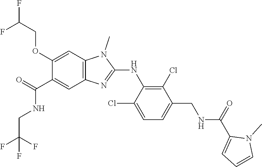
C1(OCC(F)F)=CC2=C(C=C1C(NCC(F)(F)F)=O)N=C(NC1=C(Cl)C(CNC(C3=CC=CN3C)=O)=CC=C1Cl)N2C
